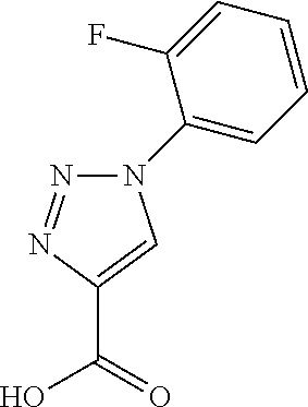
OC(=O)C1=CN(C2=CC=CC=C2F)N=N1
